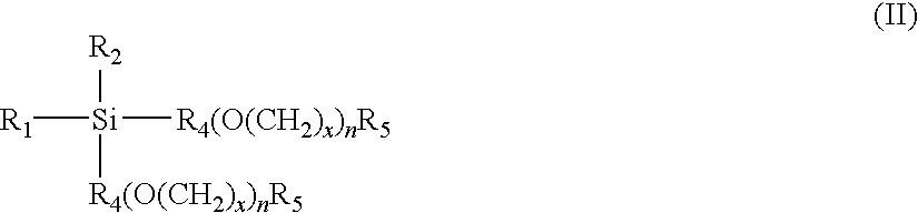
[R1][Si]([R2])([R4(O(CH2)x)nR5])[R4(O(CH2)x)nR5]
